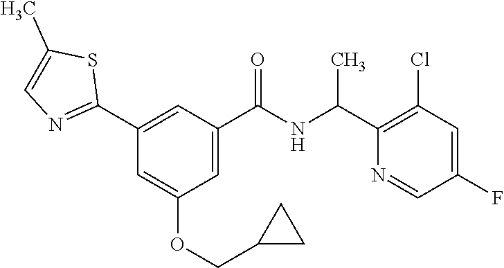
C1(C2=NC=C(C)S2)=CC(C(NC(C2=C(Cl)C=C(F)C=N2)C)=O)=CC(OCC2CC2)=C1
